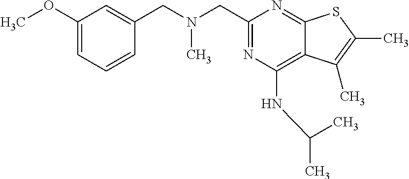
N(CC1=NC(NC(C)C)=C2C(=N1)SC(C)=C2C)(CC1=CC(OC)=CC=C1)C
